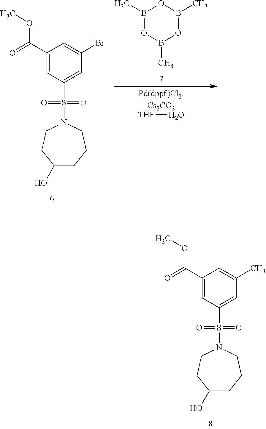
[THF]O.B1(C)OB(C)OB(C)O1.C1(C(=O)OC)=CC(S(=O)(=O)N2CCCC(O)CC2)=CC(Br)=C1.C1(C(=O)OC)=CC(S(=O)(=O)N2CCCC(O)CC2)=CC(C)=C1
